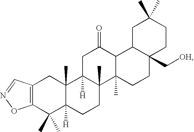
C12=C(C(C)(C)C3([H])C(C)(C1)C1([H])C(C)(CC3)C3(C)C(C(=O)C1)C1C(C[OH])(CC3)CCC(C)(C)C1)ON=C2
